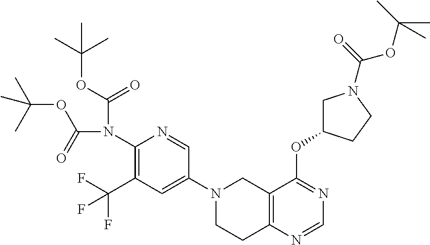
C1(N2CCC3=C(C2)C(OC2CN(C(OC(C)(C)C)=O)CC2)=NC=N3)=CC(C(F)(F)F)=C(N(C(OC(C)(C)C)=O)C(=O)OC(C)(C)C)N=C1
